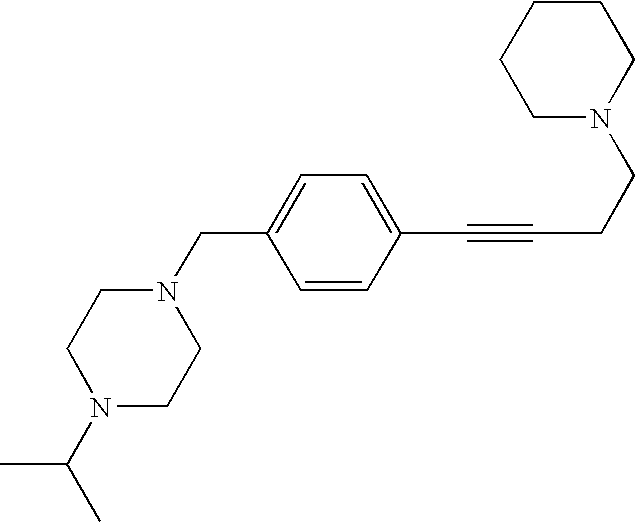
N1(C(C)C)CCN(CC2=CC=C(C#CCCN3CCCCC3)C=C2)CC1
